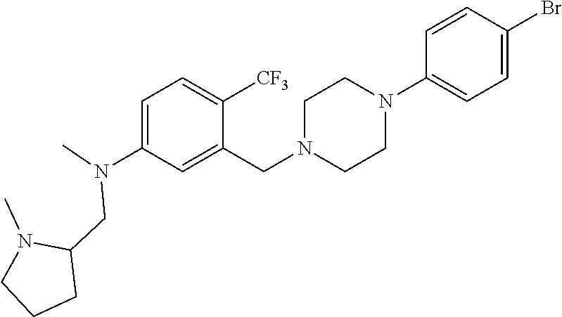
C1=C(N(C)CC2N(C)CCC2)C=C(CN2CCN(C3=CC=C(Br)C=C3)CC2)C([CF3])=C1
